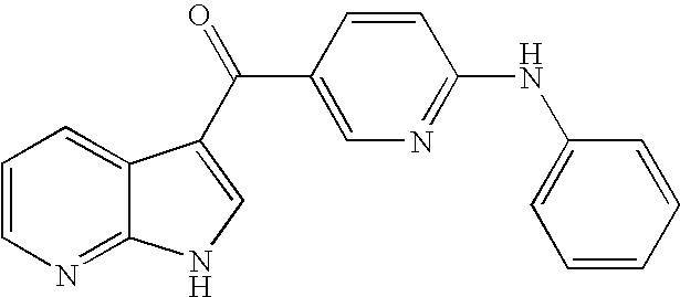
C1=CN=C2C(=C1)C(C(C1=CN=C(NC3=CC=CC=C3)C=C1)=O)=CN2
